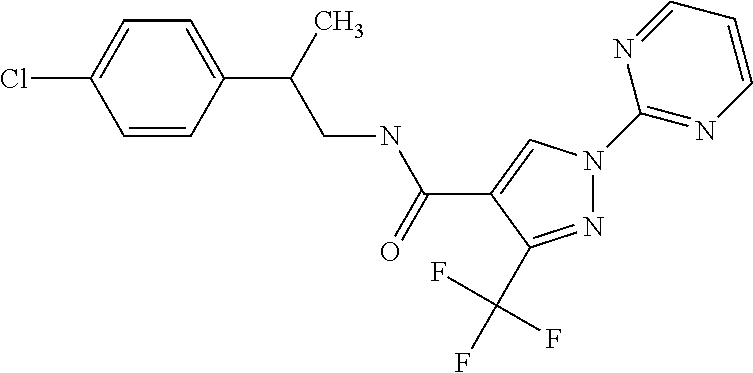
N1=C(C(F)(F)F)C(C(NCC(C2=CC=C(Cl)C=C2)C)=O)=CN1C1=NC=CC=N1
